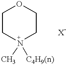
C1C[N+](C)([C4H9(n)])CCO1
